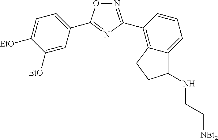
C1([EtO])=CC(C2=NC(C3=C4C(=CC=C3)C(NCC[NEt2])CC4)=NO2)=CC=C1[EtO]
